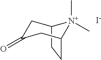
C12CCC(CC(=O)C1)[N+]2(C)C.[I-]
